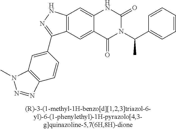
C12=C(C=C3C(=C1)NC(=O)N(C(C1=CC=CC=C1)C)C3=O)C(C1=CC3=C(C=C1)N=NN3C)=NN2
